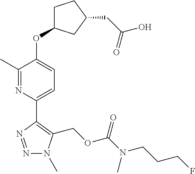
N1=NC(C2=CC=C(OC3CCC(CC(O)=O)C3)C(C)=N2)=C(COC(=O)N(CCCF)C)N1C
